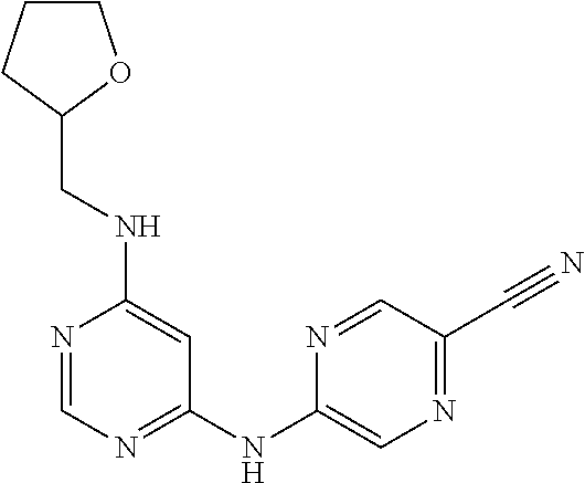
N1=CN=C(NC2=CN=C(C#N)C=N2)C=C1NCC1OCCC1
